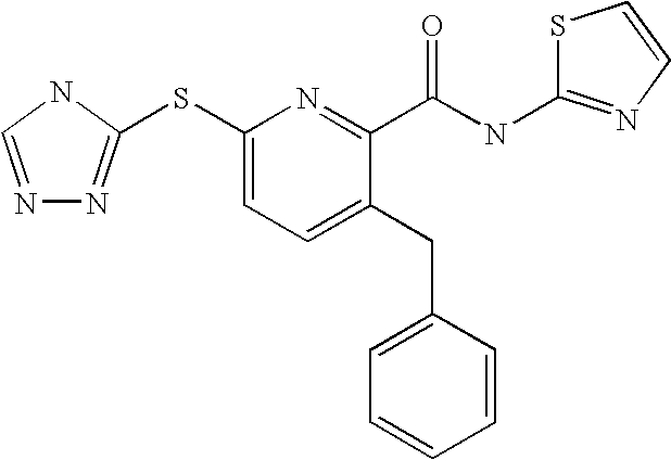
C1(SC2=NN=CN2)=CC=C(CC2=CC=CC=C2)C(C(=O)NC2=NC=CS2)=N1
